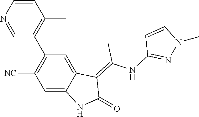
C1=CN=CC(C2=C([NC])C=C3C(=C2)C(=C(NC2=NN(C)C=C2)C)C(=O)N3)=C1C
